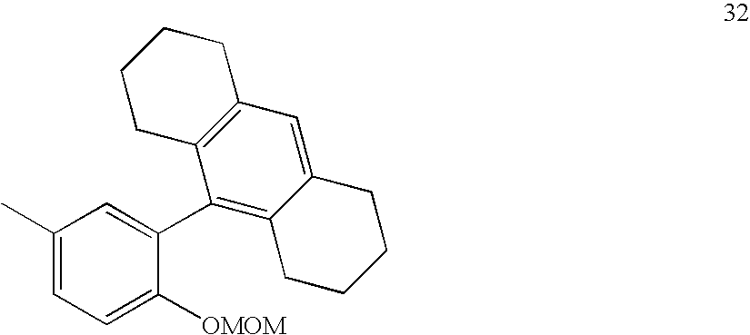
C1(C)=CC=C([OMOM])C(C2=C3C(=CC4=C2CCCC4)CCCC3)=C1
